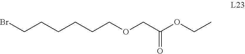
C(CCCCOCC(OCC)=O)CBr
